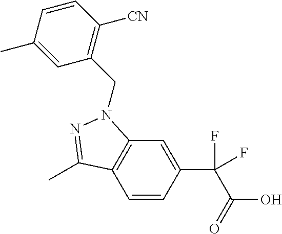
C1=CC(C)=CC(CN2C3=C(C=CC(C(C(=O)O)(F)F)=C3)C(C)=N2)=C1[CN]
